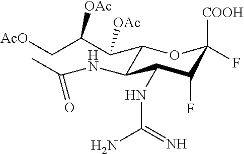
C1(C(C([OAc])C[AcO])[OAc])C(NC(C)=O)C(NC(N)=N)C(F)C([COOH])(F)O1
